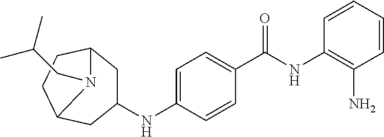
C1=CC=CC(N)=C1NC(C1=CC=C(NC2CC3CCC(C2)N3CC(C)C)C=C1)=O
